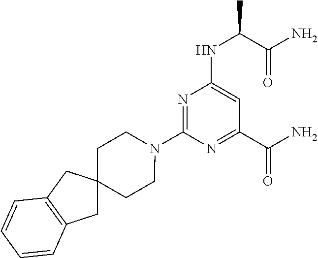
C1CC2(CCN1C1=NC(NC(C)C(N)=O)=CC(C(N)=O)=N1)CC1=C(C2)C=CC=C1
